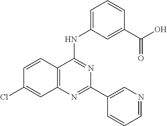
C1=CC2=C(C=C1Cl)N=C(C1=CN=CC=C1)N=C2NC1=CC=CC(C(O)=O)=C1
